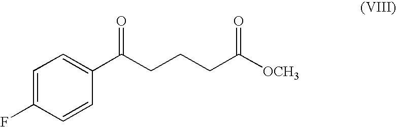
C1=C(F)C=CC(C(CCCC([OCH3])=O)=O)=C1
